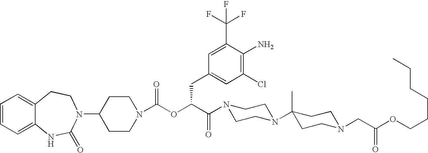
C1(N2C(=O)NC3=CC=CC=C3CC2)CCN(C(OC(C(N2CCN(C3(C)CCN(CC(OCCCCCC)=O)CC3)CC2)=O)CC2=CC(Cl)=C(N)C(C(F)(F)F)=C2)=O)CC1
